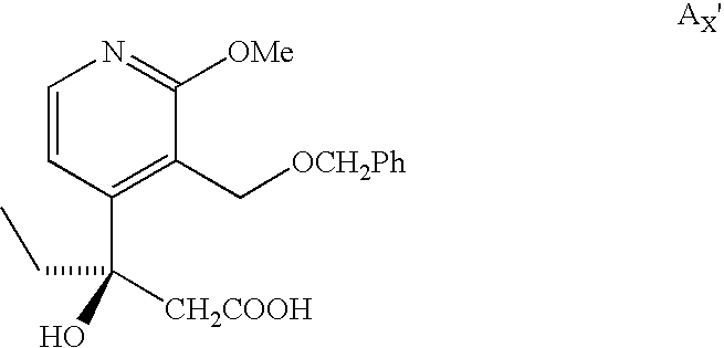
C1=CC(C([CH2COOH])(CC)O)=C(C[OCH2Ph])C([OMe])=N1
